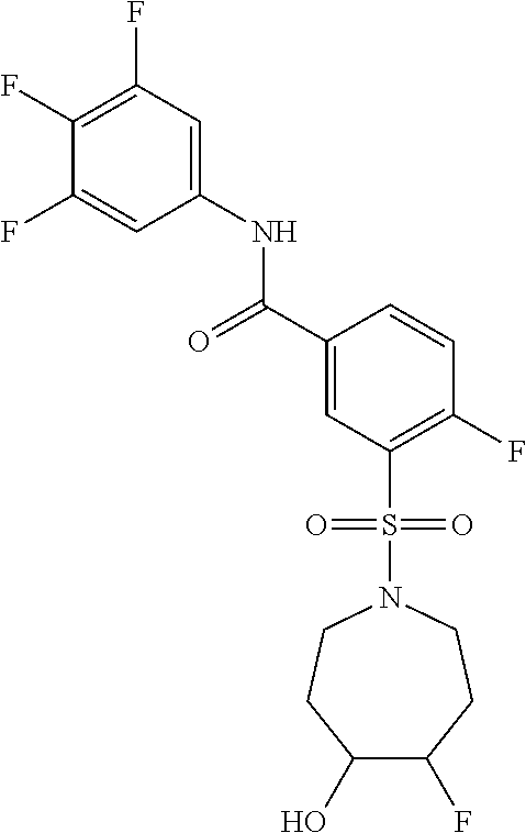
C1(O)CCN(S(C2=C(F)C=CC(C(=O)NC3=CC(F)=C(F)C(F)=C3)=C2)(=O)=O)CCC1F
